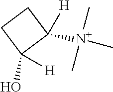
C1CC(O)([H])C1([N+](C)(C)C)[H]
